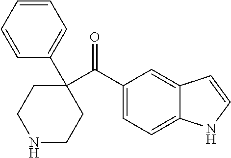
C1(C(C2=CC=C3C(=C2)C=CN3)=O)(C2=CC=CC=C2)CCNCC1
